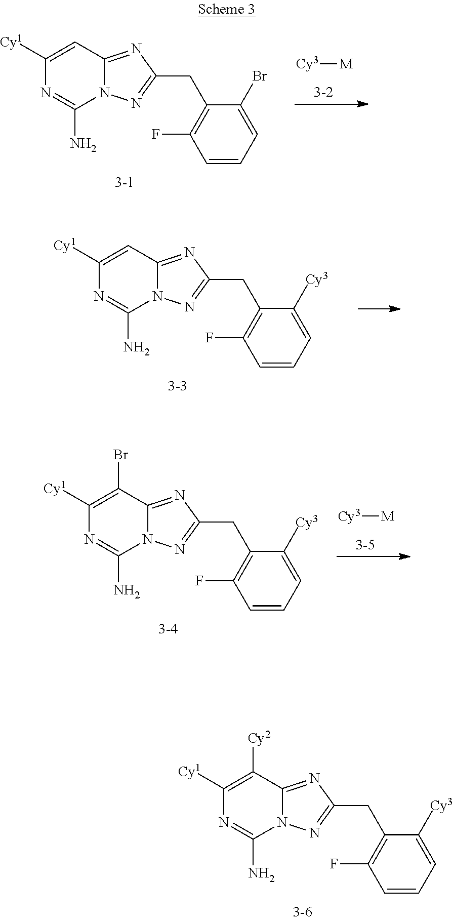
C1([Cy3])=CC=CC(F)=C1CC1=NN2C(N)=NC([Cy1])=C([Cy2])C2=N1.C1(Br)=CC=CC(F)=C1CC1=NN2C(N)=NC([Cy1])=CC2=N1.[Cy3][M].C1([Cy3])=CC=CC(F)=C1CC1=NN2C(N)=NC([Cy1])=CC2=N1.C1([Cy3])=CC=CC(F)=C1CC1=NN2C(N)=NC([Cy1])=C(Br)C2=N1.[Cy3][M]
